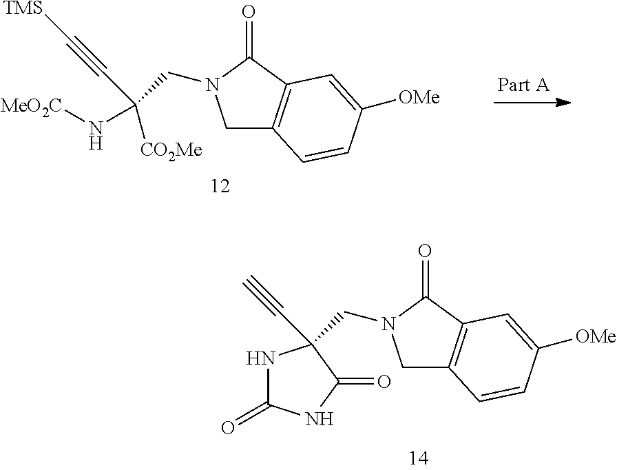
C1C2=C(C(=O)N1CC1(C#C)NC(=O)NC1=O)C=C([OMe])C=C2.C1C2=C(C(=O)N1CC([CO2Me])(C#C[TMS])N[MeO2C])C=C([OMe])C=C2
